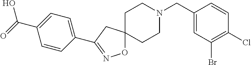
O1C2(CC(C3=CC=C(C(=O)O)C=C3)=N1)CCN(CC1=CC(Br)=C(Cl)C=C1)CC2
